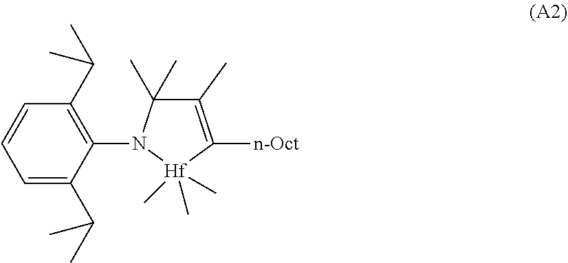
C1(C(C)C)=C(N2C(C)(C)C(C)=C([n-Oct])[Hf]2(C)(C)C)C(C(C)C)=CC=C1
